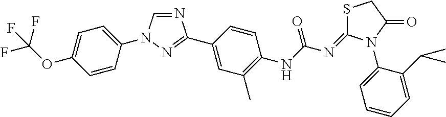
C1=CC(N2C=NC(C3=CC(C)=C(NC(N=C4SCC(=O)N4C4=CC=CC=C4C(C)C)=O)C=C3)=N2)=CC=C1OC(F)(F)F
